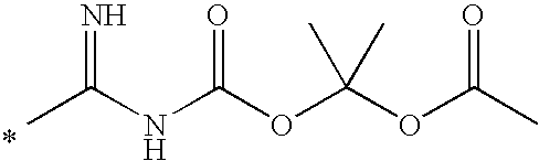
CC(NC(OC(OC(C)=O)(C)C)=O)=N
